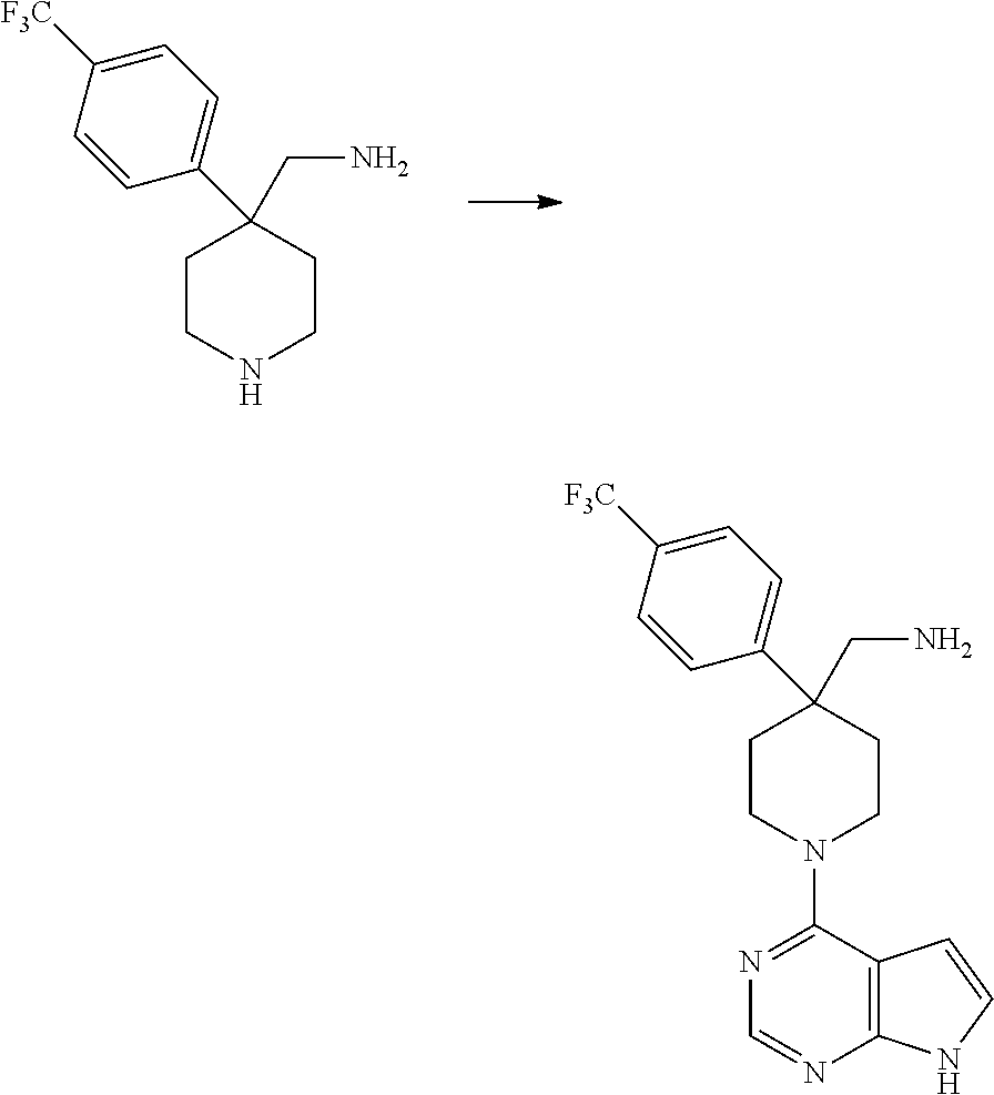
C1CNCCC1(C1=CC=C([F3C])C=C1)CN.C1CN(C2=NC=NC3=C2C=CN3)CCC1(C1=CC=C([F3C])C=C1)CN
